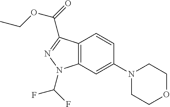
C12=C(C=C(N3CCOCC3)C=C1)N(C(F)F)N=C2C(=O)OCC
